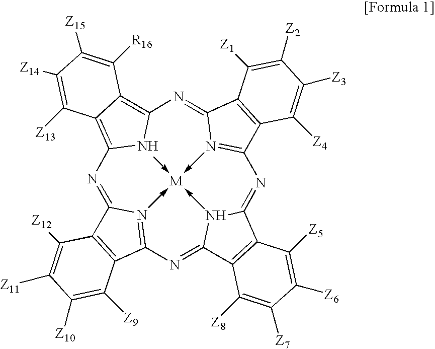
N1=C2N3->[M]45-N6C1=C1C(=C6N=C6N->4=C(C4=C6C([Z1])=C([Z2])C([Z3])=C4[Z4])N=C4N->5C(=NC=3C3=C2C([Z12])=C([Z11])C([Z10])=C3[Z9])C2=C4C([Z5])=C([Z6])C([Z7])=C2[Z8])C([R16])=C([Z15])C([Z14])=C1[Z13]
